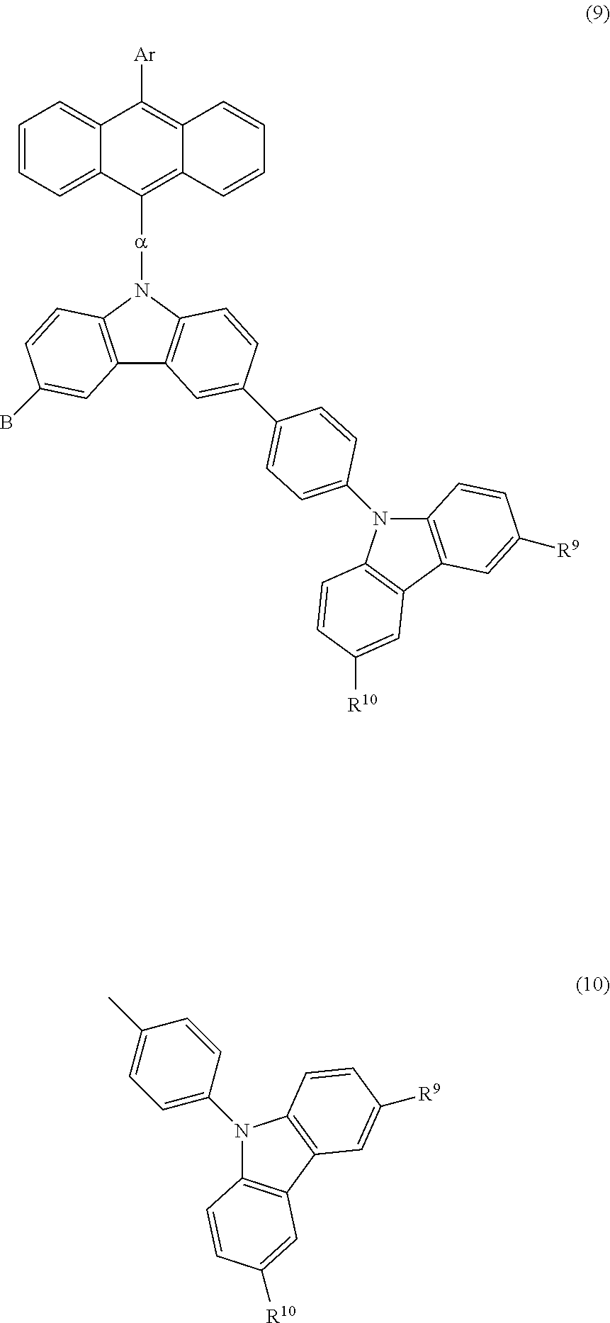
C1=CC=C2C(=C1)C([Ar])=C1C(=C2[a]N2C3=C(C4=C2C=CC(C2=CC=C(N5C6=C(C7=C5C=CC([R10])=C7)C=C([R9])C=C6)C=C2)=C4)C=C(B)C=C3)C=CC=C1.N1(C2=CC=C(C)C=C2)C2=C(C3=C1C=CC([R9])=C3)C=C([R10])C=C2
